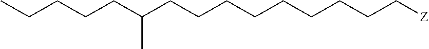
C(CCCCC[Z])CCCC(CCCCC)C
